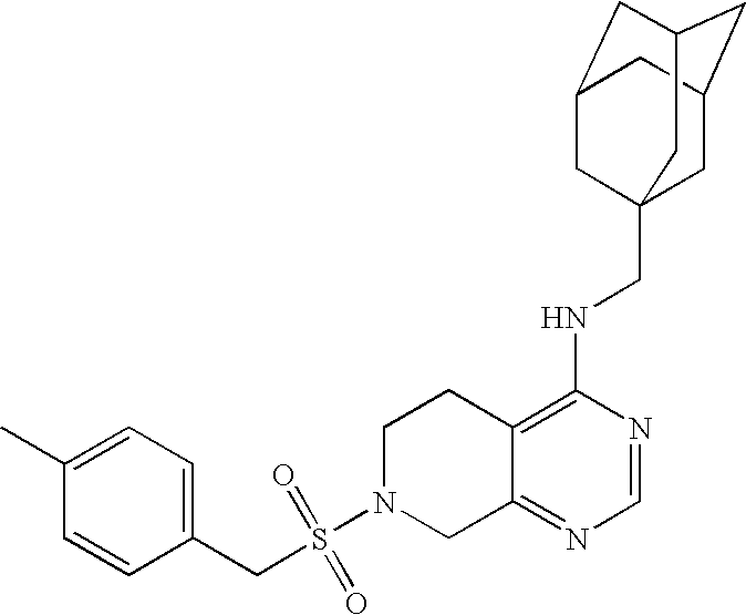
C12=C(NCC34CC5CC(CC(C3)C5)C4)N=CN=C1CN(S(=O)(=O)CC1=CC=C(C)C=C1)CC2
